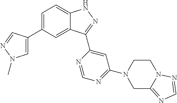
C1=C(C2=CN(C)N=C2)C=C2C(=C1)NN=C2C1=CC(N2CC3=NC=NN3CC2)=NC=N1
